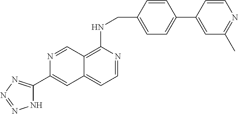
C1=CC(CNC2=C3C(=CC=N2)C=C(C2=NN=NN2)N=C3)=CC=C1C1=CC(C)=NC=C1
